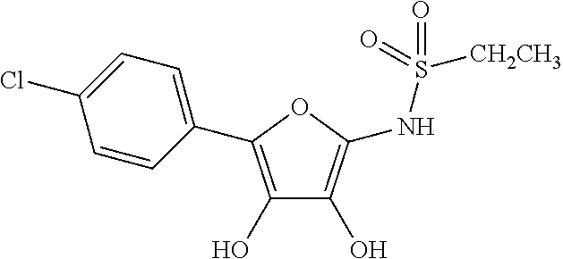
C1(O)=C(C2=CC=C(Cl)C=C2)OC(NS([CH2CH3])(=O)=O)=C1O
